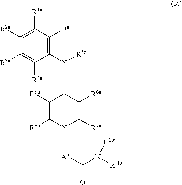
C1([R1a])=C([R2a])C([R3a])=C([R4a])C(N([R5a])C2C([R9a])C([R8a])N([Aa]C(=O)N([R11a])[R10a])C([R7a])C2[R6a])=C1[Ba]
